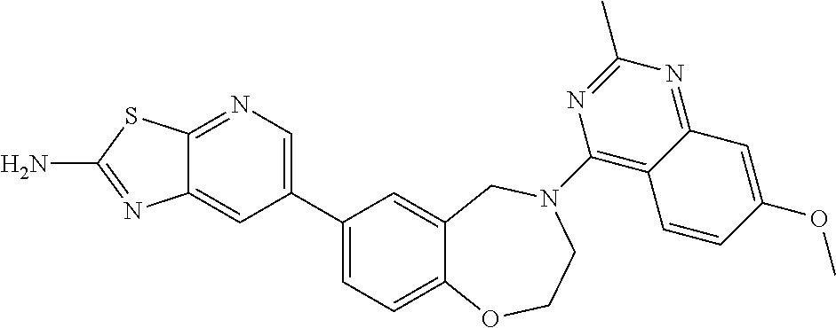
C12=NC=C(C3=CC=C4C(=C3)CN(C3=C5C(=NC(C)=N3)C=C(OC)C=C5)CCO4)C=C1N=C(N)S2
